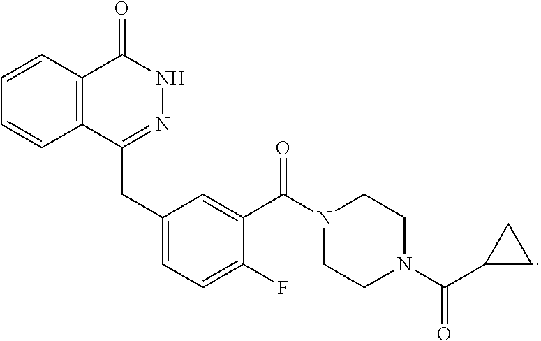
C1=CC2=C(C=C1)C(CC1=CC=C(F)C(C(N3CCN(C(C4CC4)=O)CC3)=O)=C1)=NNC2=O
